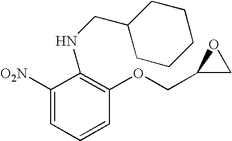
C1=C([O2N])C(NCC2CCCCC2)=C(OCC2CO2)C=C1
